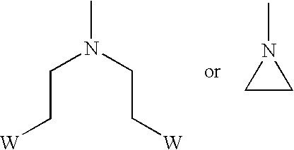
CN(CC[W])CC[W].CN1CC1
